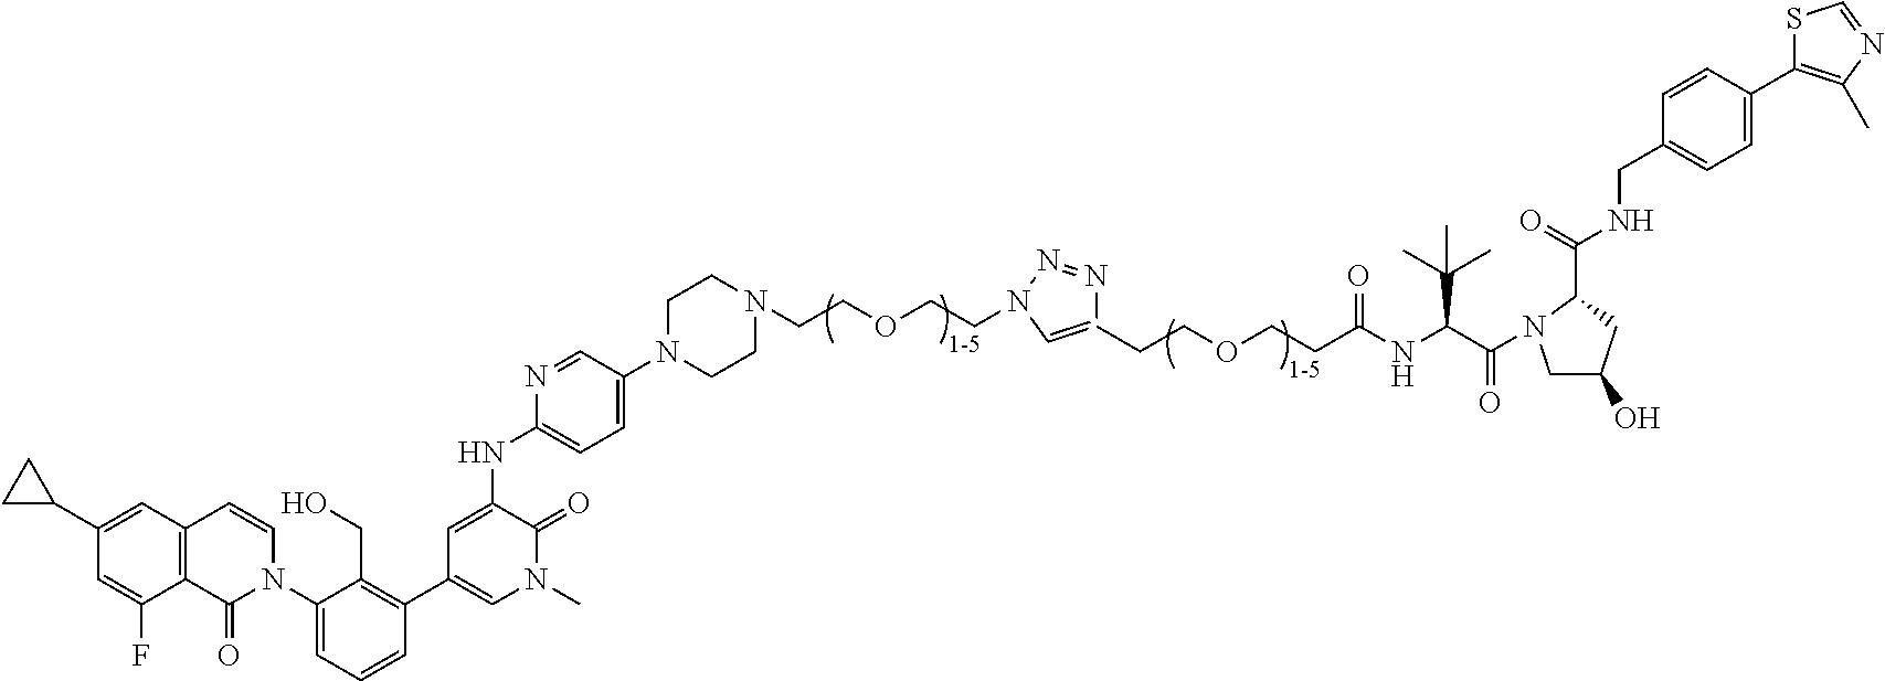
C12=C(C=C(C3CC3)C=C1F)C=CN(C1=CC=CC(C3=CN(C)C(=O)C(NC4=CC=C(N5CCN(CCOCCN6N=NC(CCOCCC(NC(C(N7CC(O)CC7C(NCC7=CC=C(C8=C(C)N=CS8)C=C7)=O)=O)C(C)(C)C)=O)=C6)CC5)C=N4)=C3)=C1CO)C2=O
